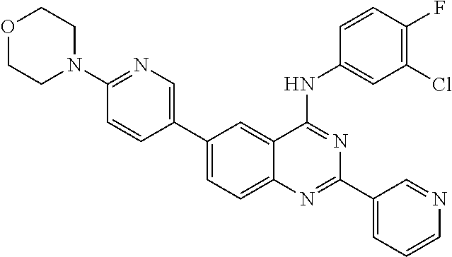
C1(C2=CN=C(N3CCOCC3)C=C2)=CC=C2C(=C1)C(NC1=CC(Cl)=C(F)C=C1)=NC(C1=CC=CN=C1)=N2
